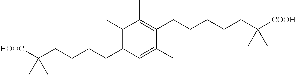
C1(C)=C(CCCCC([HOOC])(C)C)C=C(C)C(CCCCCC([COOH])(C)C)=C1C
